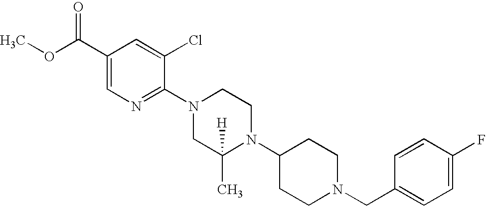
C1(F)=CC=C(CN2CCC(N3C(C)([H])CN(C4=NC=C(C(=O)OC)C=C4Cl)CC3)CC2)C=C1
